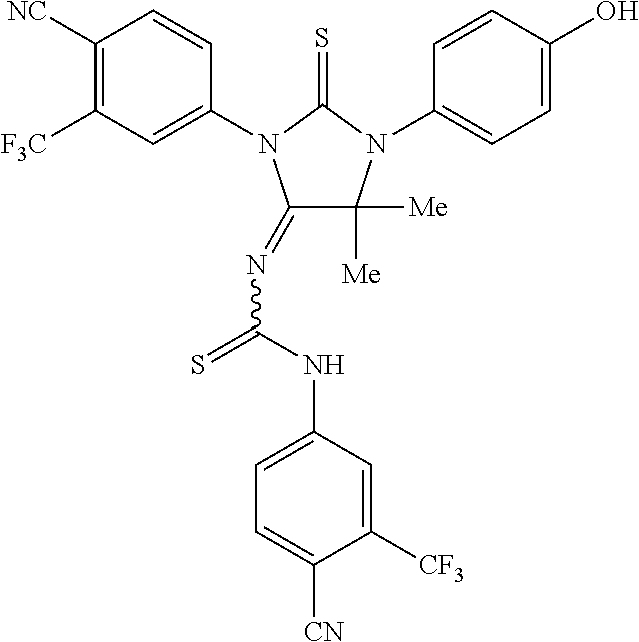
C1(=NC(=S)NC2=CC=C([CN])C([CF3])=C2)C([Me])([Me])N(C2=CC=C(O)C=C2)C(=S)N1C1=CC([F3C])=C([NC])C=C1
